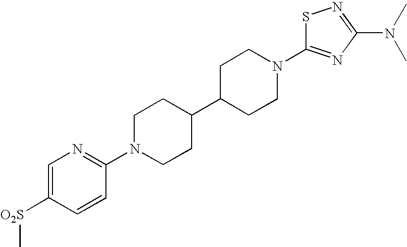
C1=C([O2S]C)C=CC(N2CCC(C3CCN(C4=NC(N(C)C)=NS4)CC3)CC2)=N1
